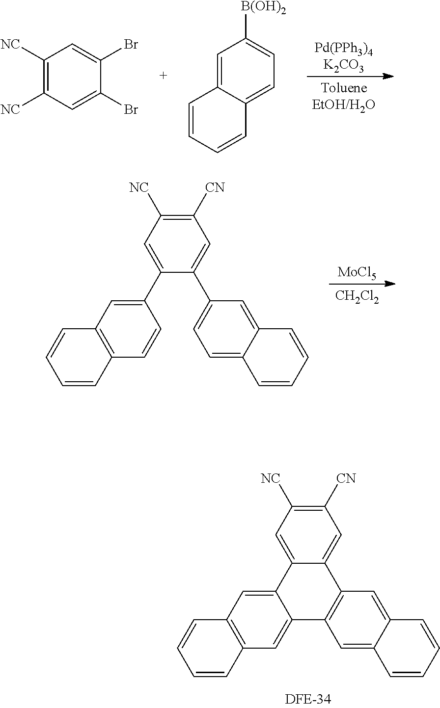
C1([CN])=C([NC])C=C2C(=C1)C1=C(C=C3C(=C1)C=CC=C3)C1=CC3=C(C=C21)C=CC=C3.C1([NC])=C([NC])C=C(Br)C(Br)=C1.C1=C2C(=CC=C1[B(OH)2])C=CC=C2.[MoCl5].[CH2Cl2].C1([CN])=C([NC])C=C(C2=CC3=C(C=C2)C=CC=C3)C(C2=CC=C3C(=C2)C=CC=C3)=C1
